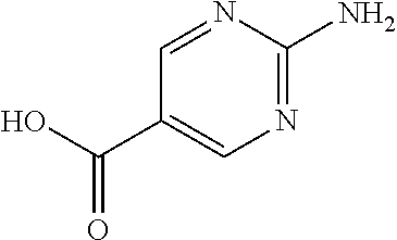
C1=NC(N)=NC=C1C(O)=O
